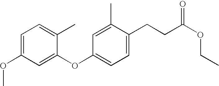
C1=C(OC)C=C(OC2=CC=C(CCC(OCC)=O)C(C)=C2)C(C)=C1
